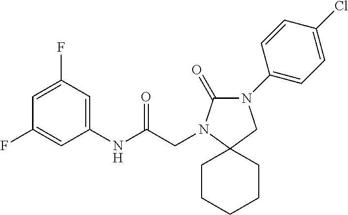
C1(NC(CN2C(=O)N(C3=CC=C(Cl)C=C3)CC23CCCCC3)=O)=CC(F)=CC(F)=C1
